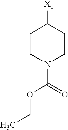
[X1]C1CCN(C(=O)OCC)CC1
